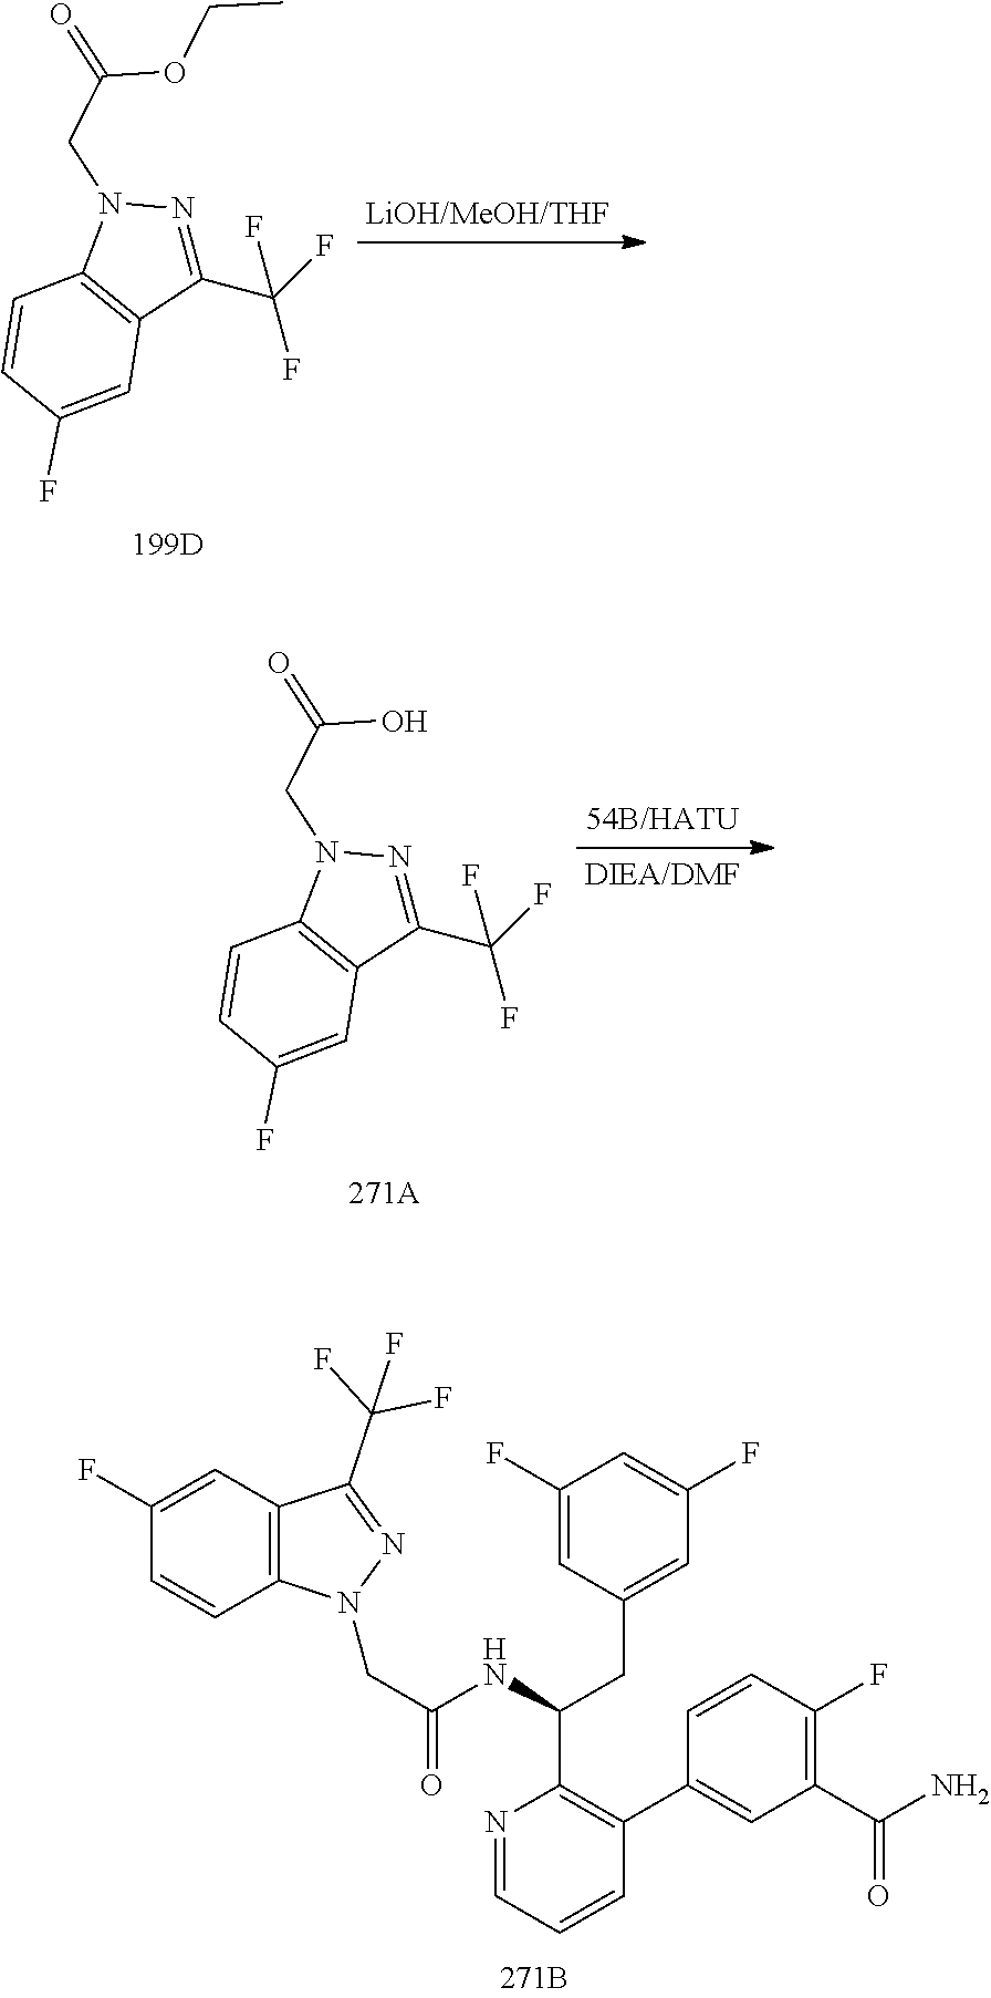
C1(F)=CC2=C(C=C1)N(CC(NC(CC1=CC(F)=CC(F)=C1)C1=C(C3=CC(C(N)=O)=C(F)C=C3)C=CC=N1)=O)N=C2C(F)(F)F.C1(C(F)(F)F)=NN(CC(OCC)=O)C2=C1C=C(F)C=C2.C1(C(F)(F)F)=NN(CC(O)=O)C2=C1C=C(F)C=C2
